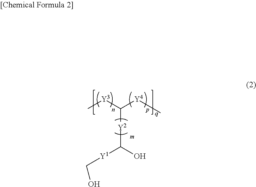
C[Y3]C([Y4]C)[Y2]C([Y1]CO)O
